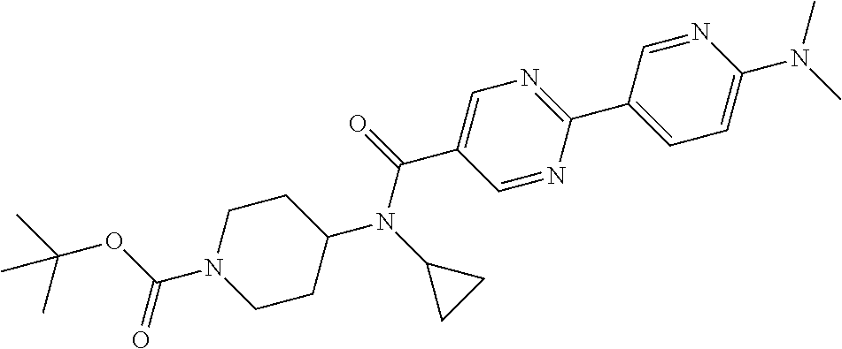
CC(OC(N1CCC(N(C2CC2)C(=O)C2=CN=C(C3=CC=C(N(C)C)N=C3)N=C2)CC1)=O)(C)C
